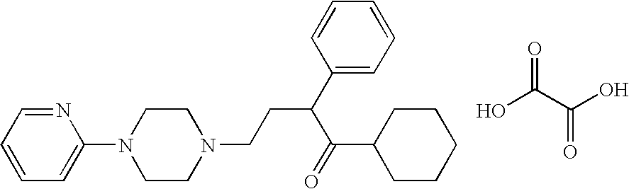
N1=CC=CC=C1N1CCN(CCC(C2=CC=CC=C2)C(=O)C2CCCCC2)CC1.OC(C(O)=O)=O
